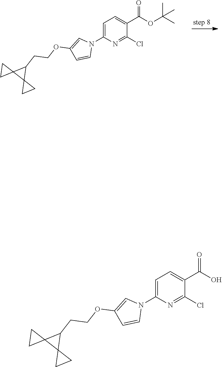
O=C(OC(C)(C)C)C1=CC=C(N2C=C(OCCC3C4(C35CC5)CC4)C=C2)N=C1Cl.O=C(O)C1=CC=C(N2C=C(OCCC3C4(C35CC5)CC4)C=C2)N=C1Cl
